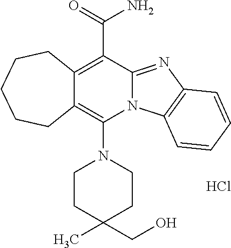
Cl.C12=C(C(=O)N)C3=NC4=C(N3C(N3CCC(C)(CO)CC3)=C1CCCCC2)C=CC=C4
